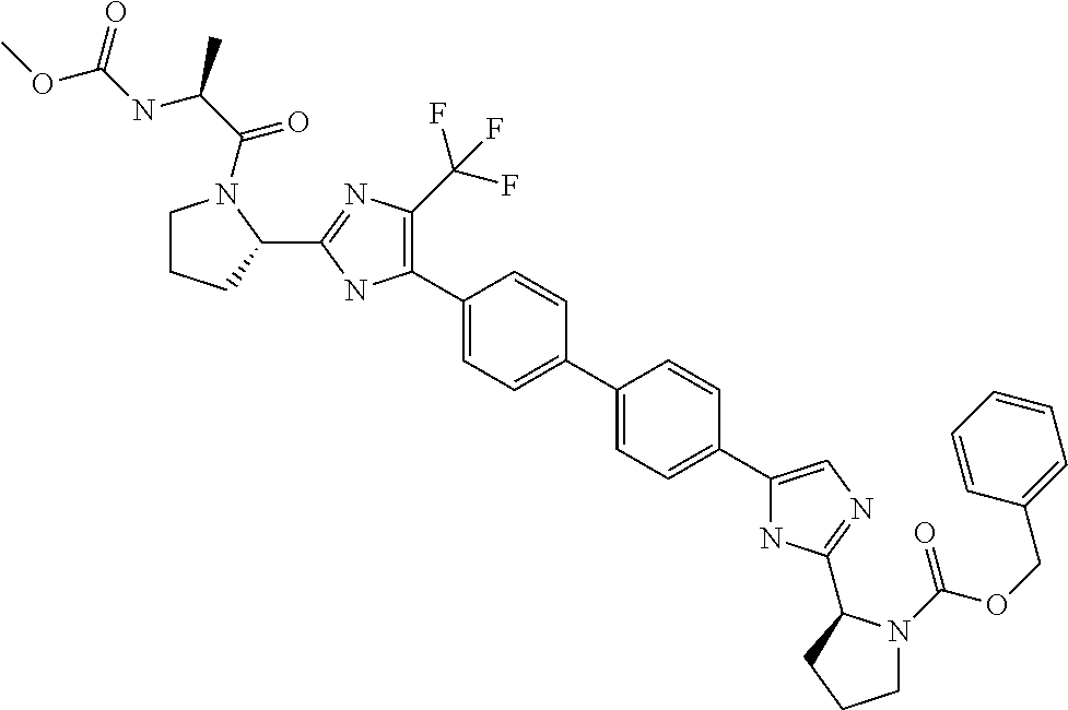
C1(C2=C(C(F)(F)F)N=C(C3N(C(C(NC(OC)=O)C)=O)CCC3)N2)=CC=C(C2=CC=C(C3=CN=C(C4N(C(OCC5=CC=CC=C5)=O)CCC4)N3)C=C2)C=C1
